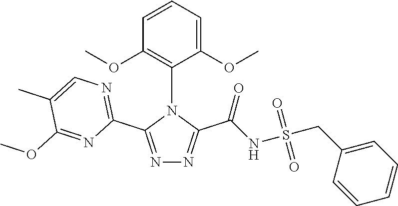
N1=C(C2=NC=C(C)C(OC)=N2)N(C2=C(OC)C=CC=C2OC)C(C(=O)NS(=O)(=O)CC2=CC=CC=C2)=N1
